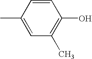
CC1=CC(C)=C(O)C=C1
